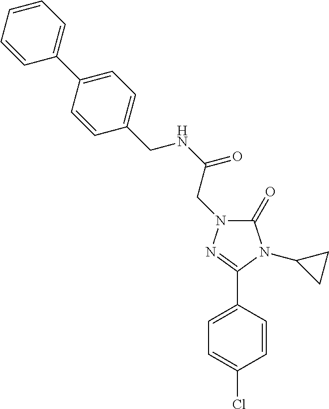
C1=C(C2=NN(CC(=O)NCC3=CC=C(C4=CC=CC=C4)C=C3)C(=O)N2C2CC2)C=CC(Cl)=C1
